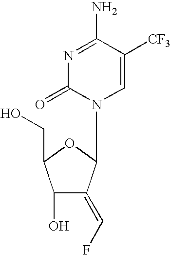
N1=C(N)C([CF3])=CN(C2C(=CF)C(O)C(CO)O2)C1=O
